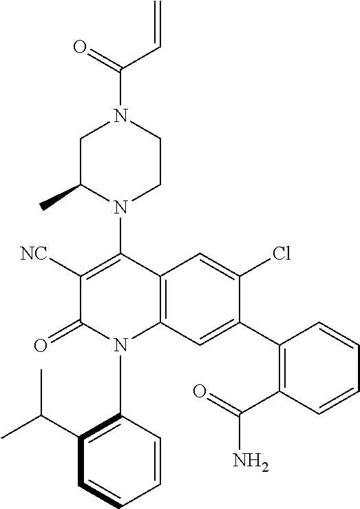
C1C(C)N(C2=C([NC])C(=O)N(C3=C(C(C)C)C=CC=C3)C3=C2C=C(Cl)C(C2=C(C(=O)N)C=CC=C2)=C3)CCN1C(=O)C=C
